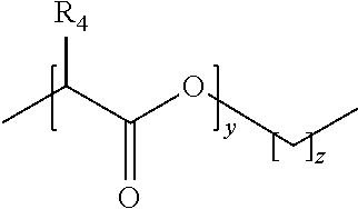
CC(C(OCC)=O)[R4]
